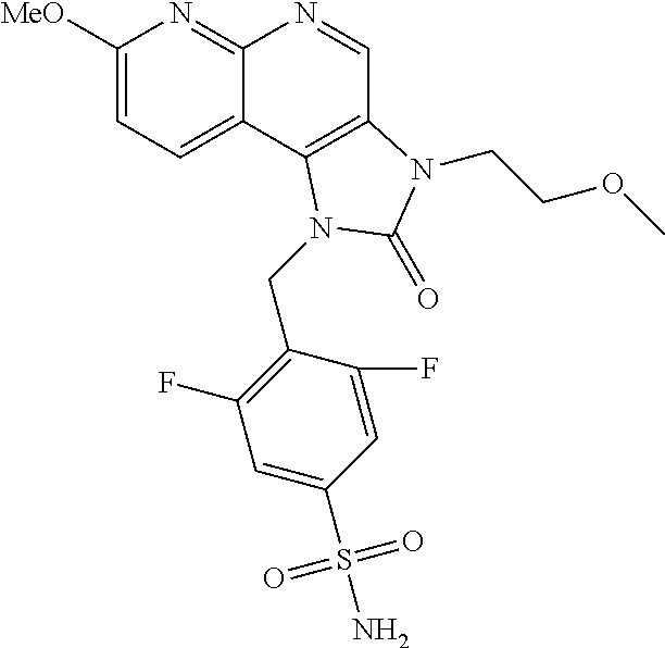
C1([MeO])=CC=C2C(=N1)N=CC1=C2N(CC2=C(F)C=C(S(N)(=O)=O)C=C2F)C(=O)N1CCOC
